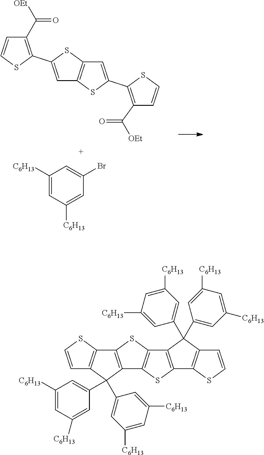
C1(C(=O)[OEt])=C(C2=CC3=C(S2)C=C(C2=C(C([OEt])=O)C=CS2)S3)SC=C1.C1([C6H13])=CC([C6H13])=CC(Br)=C1.C1=CSC2=C1C(C1=CC([C6H13])=CC([C6H13])=C1)(C1=CC([C6H13])=CC([C6H13])=C1)C1=C2SC2=C1SC1=C2C(C2=CC([C6H13])=CC([C6H13])=C2)(C2=CC([C6H13])=CC([C6H13])=C2)C2=C1SC=C2
